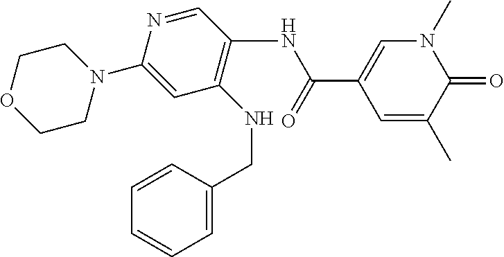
N(C(C1=CN(C)C(=O)C(C)=C1)=O)C1=C(NCC2=CC=CC=C2)C=C(N2CCOCC2)N=C1
